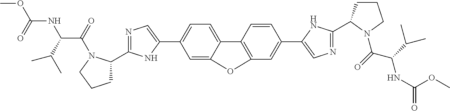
COC(=O)NC(C(C)C)C(=O)N1C(C2=NC=C(C3=CC=C4C(=C3)OC3=C4C=CC(C4=CN=C(C5CCCN5C(C(NC(OC)=O)C(C)C)=O)N4)=C3)N2)CCC1
